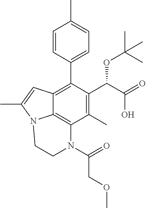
C1=CC(C2=C3C4=C(C(C)=C2C(C(O)=O)OC(C)(C)C)N(C(COC)=O)CCN4C(C)=C3)=CC=C1C
